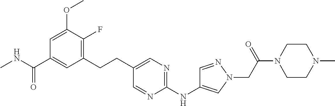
C1(CCC2=CN=C(NC3=CN(CC(=O)N4CCN(C)CC4)N=C3)N=C2)=C(F)C(OC)=CC(C(NC)=O)=C1
